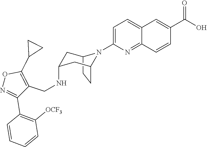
C12CCC(CC(NCC3=C(C4CC4)ON=C3C3=C([OCF3])C=CC=C3)C1)N2C1=CC=C2C(=N1)C=CC(C(O)=O)=C2
